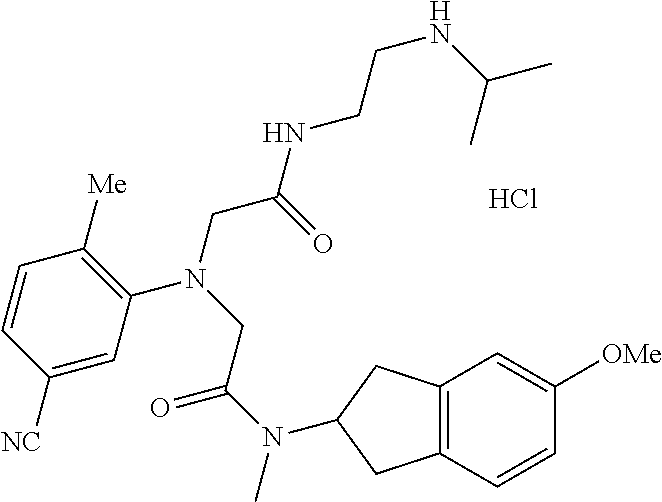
Cl.C1=C([NC])C=CC([Me])=C1N(CC(NCCNC(C)C)=O)CC(N(C)C1CC2=C(C=CC([OMe])=C2)C1)=O
